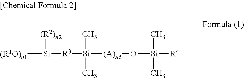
[(R1O)n1][Si]([R3][Si](C)(C)[(A)n3]O[Si](C)(C)[R4])[(R2)n2]
